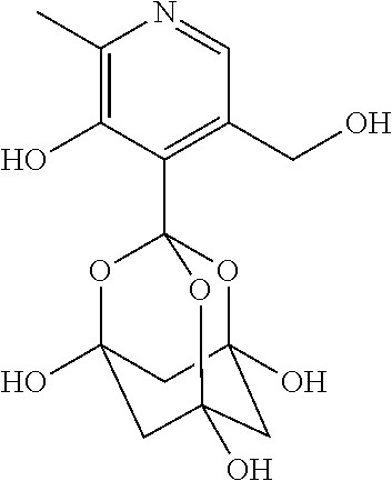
C1C2(O)OC3(C4=C(CO)C=NC(C)=C4O)OC1(O)CC(O)(O3)C2
